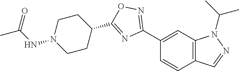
C1(C2=NOC(C3CCN(NC(C)=O)CC3)=N2)=CC2=C(C=C1)C=NN2C(C)C
